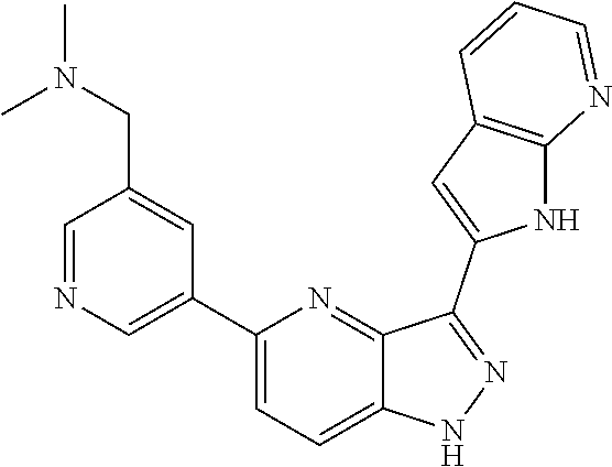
C1(C2=CN=CC(CN(C)C)=C2)=CC=C2C(=N1)C(C1=CC3=C(N1)N=CC=C3)=NN2
